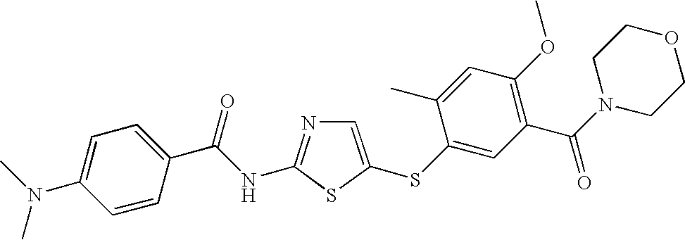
C1=C(SC2=CC(C(N3CCOCC3)=O)=C(OC)C=C2C)SC(NC(C2=CC=C(N(C)C)C=C2)=O)=N1
